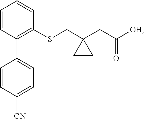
C1=CC(C2=CC=C([CN])C=C2)=C(SCC2(CC([OH])=O)CC2)C=C1
